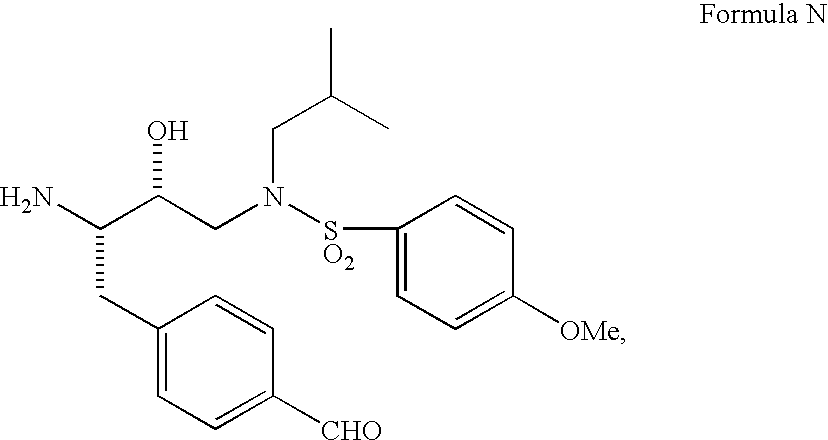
C(CC1=CC=C([CHO])C=C1)(C(CN(CC(C)C)[SO2]C1=CC=C([OMe])C=C1)O)N
